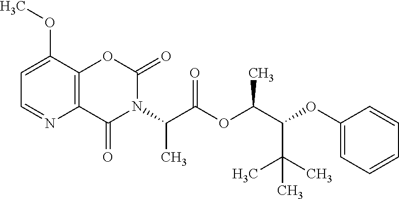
C12=C(C(OC)=CC=N1)OC(=O)N(C(C(OC(C(OC1=CC=CC=C1)C(C)(C)C)C)=O)C)C2=O
